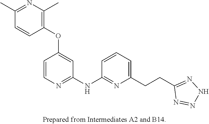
CC1=C(OC2=CC(NC3=NC(CCC4=NNN=N4)=CC=C3)=NC=C2)C=CC(C)=N1
